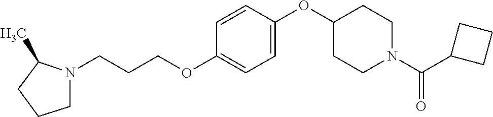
C1N(CCCOC2=CC=C(OC3CCN(C(C4CCC4)=O)CC3)C=C2)C(C)CC1
